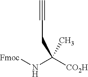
C(CC(N[Fmoc])([CO2H])C)#C
